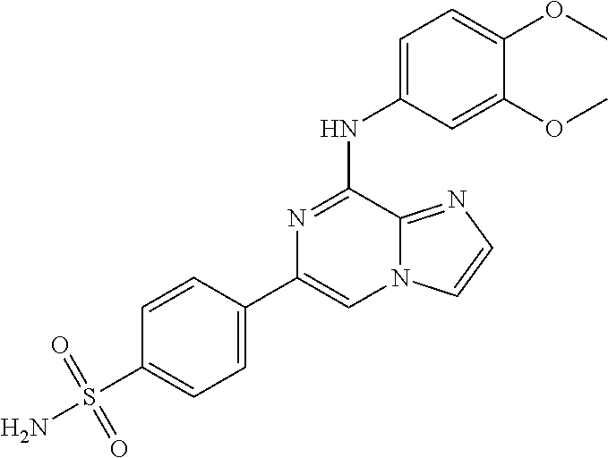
C1=CC(C2=CN3C(=NC=C3)C(NC3=CC=C(OC)C(OC)=C3)=N2)=CC=C1S(N)(=O)=O
